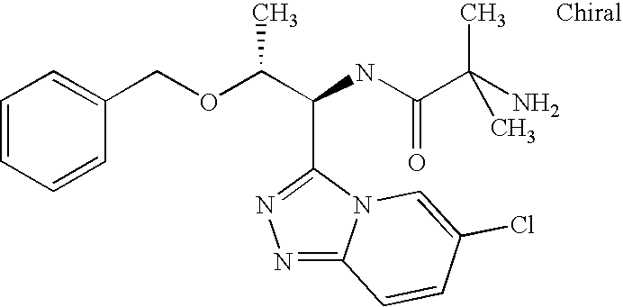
C(C(NC(C(C)(N)C)=O)C1=NN=C2N1C=C(Cl)C=C2)(OCC1=CC=CC=C1)C
